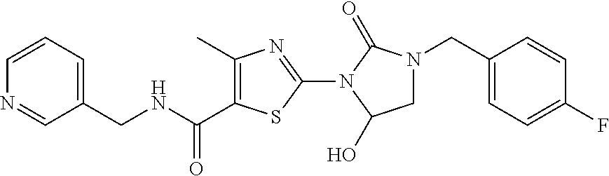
C1=CC=C(CNC(C2=C(C)N=C(N3C(O)CN(CC4=CC=C(F)C=C4)C3=O)S2)=O)C=N1
